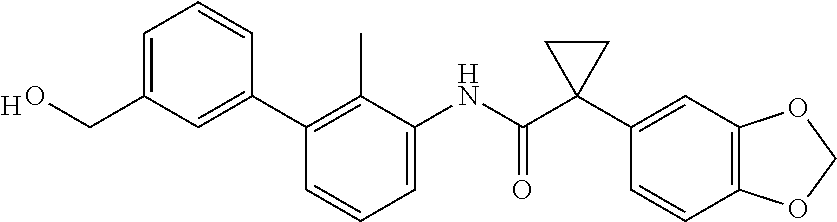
C1=C(CO)C=C(C2=C(C)C(NC(C3(C4=CC5=C(C=C4)OCO5)CC3)=O)=CC=C2)C=C1.[H]
